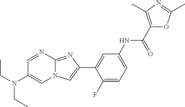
C1=NC2=NC(C3=CC(NC(C4=C(C)N=C(C)O4)=O)=CC=C3F)=CN2C=C1N(CC)CC
